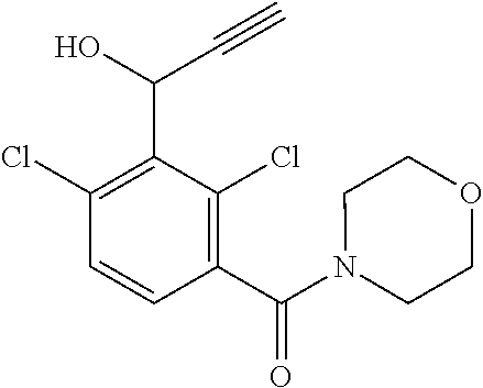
C1(Cl)=C(C(C#C)O)C(Cl)=C(C(=O)N2CCOCC2)C=C1
